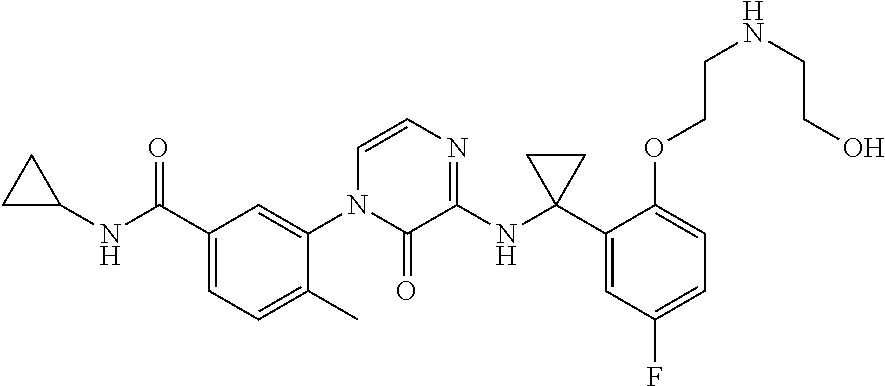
C1(C(NC2CC2)=O)=CC=C(C)C(N2C(=O)C(NC3(C4=CC(F)=CC=C4OCCNCCO)CC3)=NC=C2)=C1
